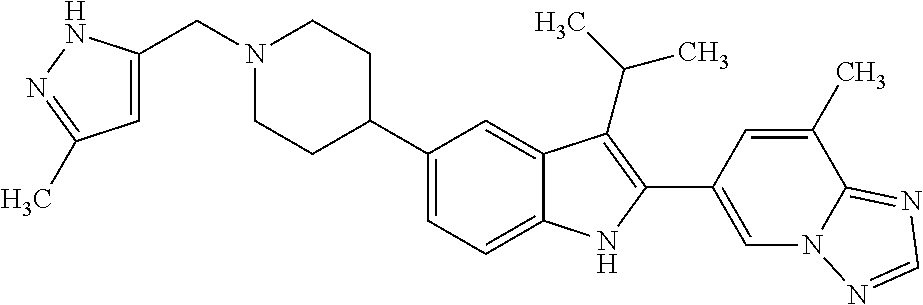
N1(CC2=CC(C)=NN2)CCC(C2=CC=C3C(=C2)C(C(C)C)=C(C2=CN4C(=NC=N4)C(C)=C2)N3)CC1
